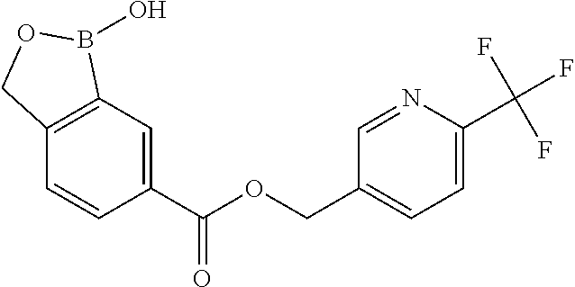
C1=C(C(OCC2=CC=C(C(F)(F)F)N=C2)=O)C=CC2=C1B(O)OC2
